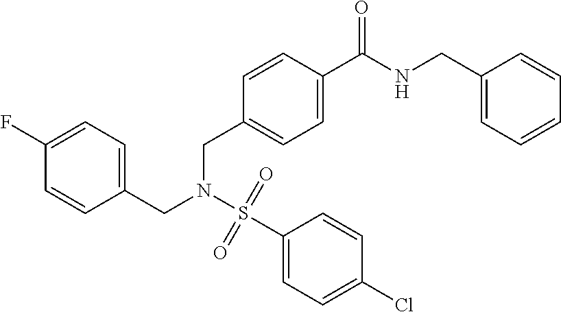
C1=C(F)C=CC(CN(S(C2=CC=C(Cl)C=C2)(=O)=O)CC2=CC=C(C(NCC3=CC=CC=C3)=O)C=C2)=C1
